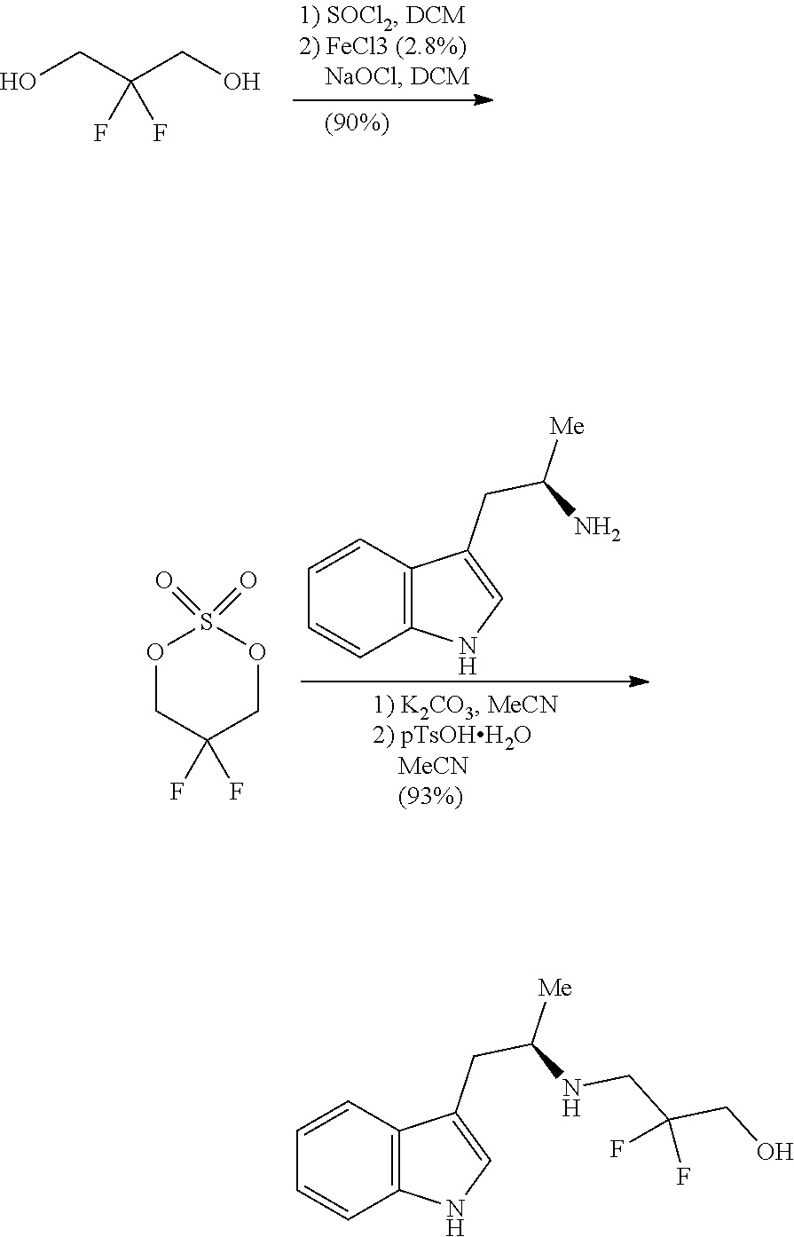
OCC(CO)(F)F.C12=C(C=CC=C1)C(CC(N)[Me])=CN2.O1CC(F)(F)COS1(=O)=O.C12=C(C=CC=C1)C(CC(NCC(CO)(F)F)[Me])=CN2
